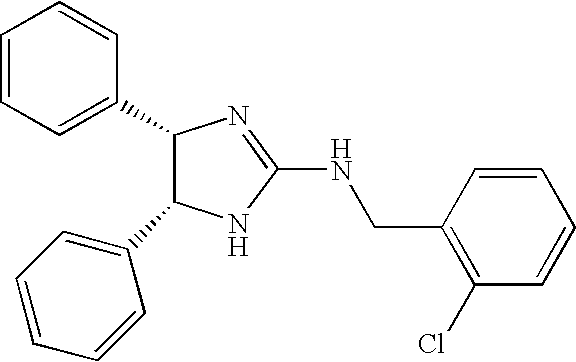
C1(C2C(C3=CC=CC=C3)NC(NCC3=C(Cl)C=CC=C3)=N2)=CC=CC=C1
